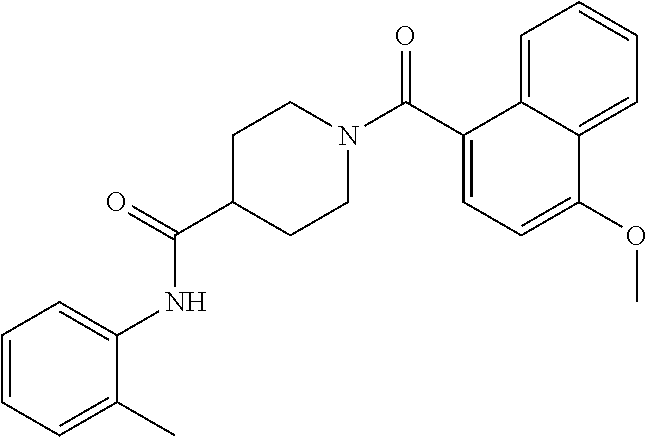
C1(C(N2CCC(C(=O)NC3=CC=CC=C3C)CC2)=O)=CC=C(OC)C2=CC=CC=C12
